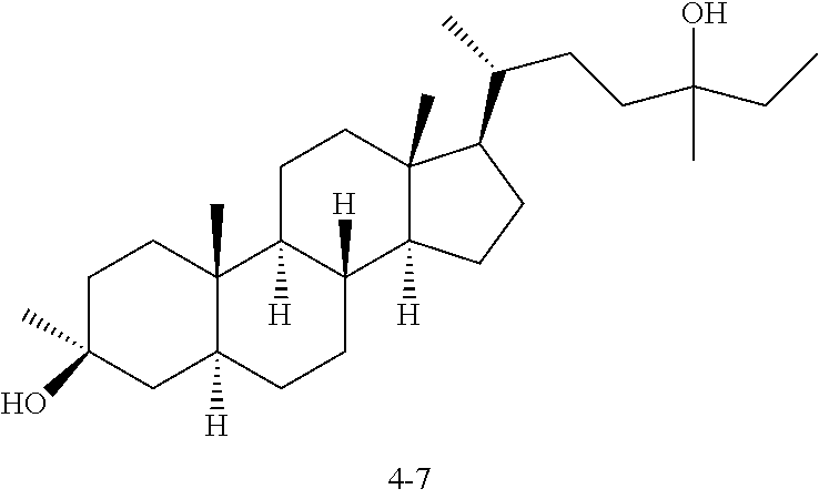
C1C(C)(O)CC2([H])C(C)(C1)C1([H])C([H])(CC2)C2([H])C(C)(CC1)C(C(CCC(CC)(C)O)C)CC2
